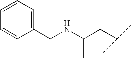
C1=CC=CC(CNC(CC(C)C)C)=C1
